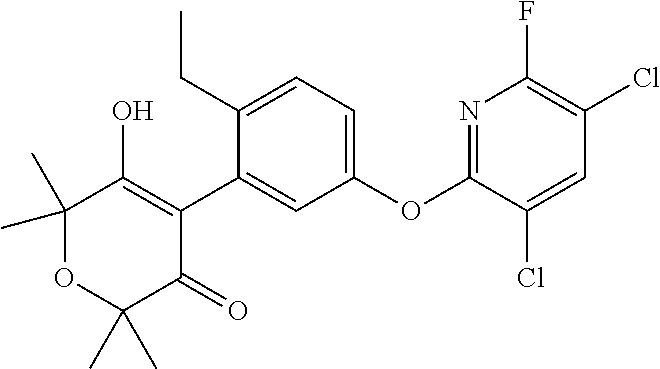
C1(C2=CC(OC3=NC(F)=C(Cl)C=C3Cl)=CC=C2CC)=C(O)C(C)(C)OC(C)(C)C1=O
